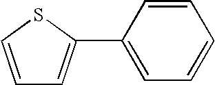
C1=CC(C2=CC=CS2)=CC=C1
